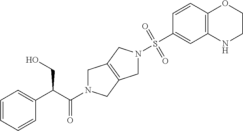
C1N(C(C(C2=CC=CC=C2)CO)=O)CC2=C1CN(S(C1=CC3=C(C=C1)OCCN3)(=O)=O)C2
